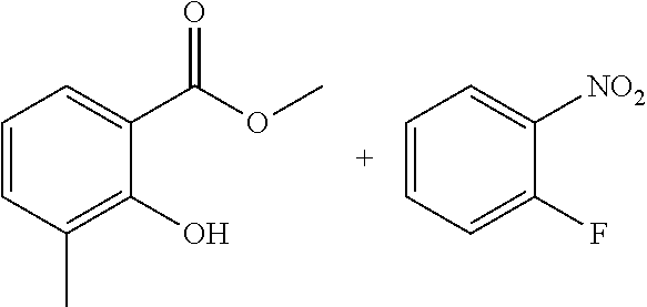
C1=CC=C([NO2])C(F)=C1.C1=CC=C(C(=O)OC)C(O)=C1C
